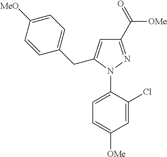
C1=C(N2N=C(C(=O)[OMe])C=C2CC2=CC=C([MeO])C=C2)C(Cl)=CC([OMe])=C1
